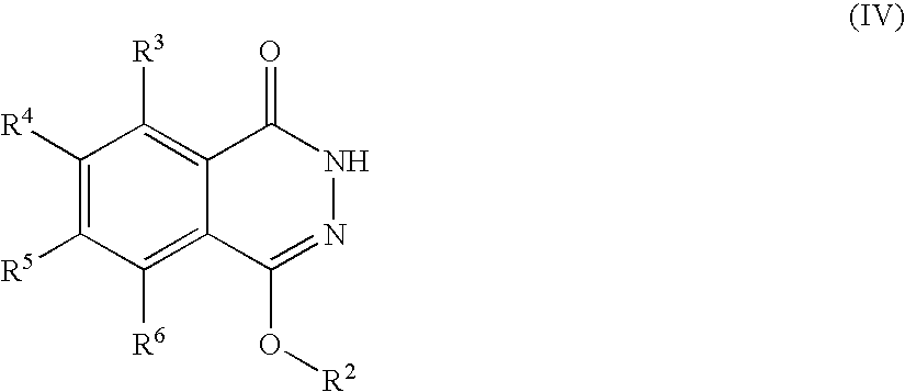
C1([R4])=C([R5])C([R6])=C2C(=C1[R3])C(=O)NN=C2O[R2]
